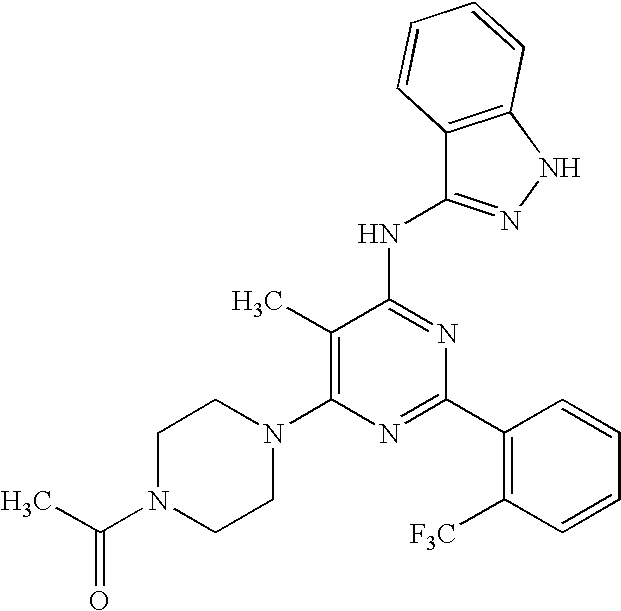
C1(C)=C(N2CCN(C(C)=O)CC2)N=C(C2=C([F3C])C=CC=C2)N=C1NC1=NNC2=C1C=CC=C2
